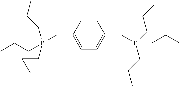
C1=CC(C[P+](CCC)(CCC)CCC)=CC=C1C[P+](CCC)(CCC)CCC
